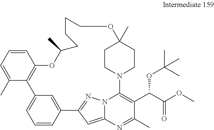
C1=CC=C(C)C2=C1OC(C)CCCCOC1(C)CCN(C3=C(C(C(OC)=O)OC(C)(C)C)C(C)=NC4=CC(=NN43)C3=CC2=CC=C3)CC1
